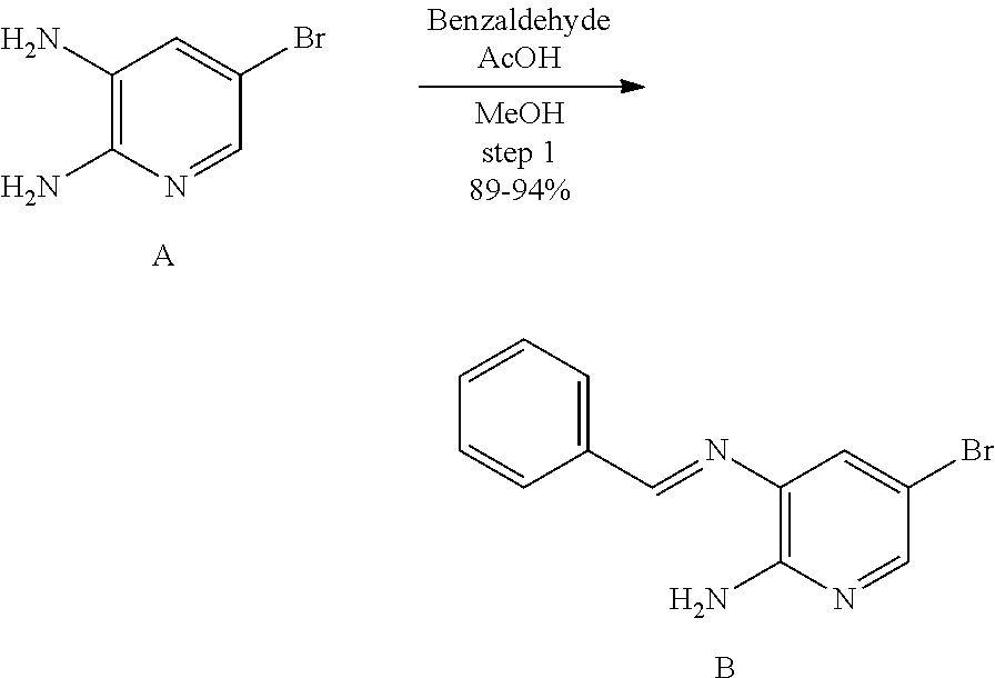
C1(N)=C(N)N=CC(Br)=C1.[A].C1(N=CC2=CC=CC=C2)=C(N)N=CC(Br)=C1.B
